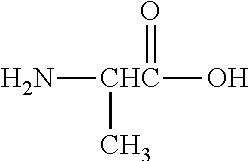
N[CHC](O)(=O)C
